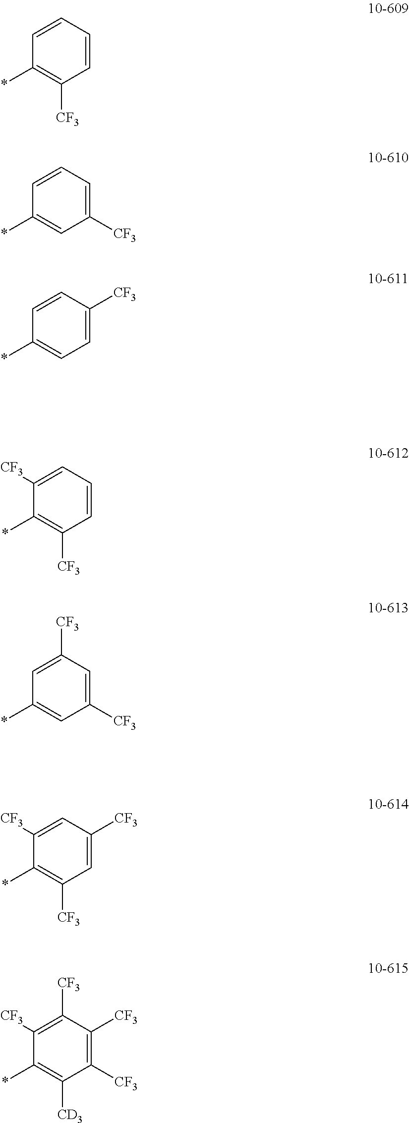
C1(*)=C([CD3])C([CF3])=C([CF3])C([CF3])=C1[CF3].C1(*)=C([CF3])C=C([CF3])C=C1[CF3].C1(*)=CC([CF3])=CC([CF3])=C1.C1(*)=C([CF3])C=CC=C1[CF3].C1(*)=CC=C([CF3])C=C1.C1(*)=CC([CF3])=CC=C1.C1(*)=C([CF3])C=CC=C1
